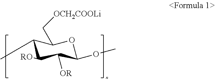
C1(C)C(C[OCH2COOLi])OC(OC)C([OR])C1[RO]
